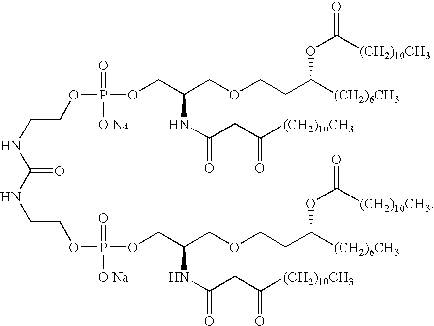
C(COP(OCC(COCCC([(CH2)6CH3])OC([(CH2)10CH3])=O)NC(CC([(CH2)10CH3])=O)=O)([O Na])=O)NC(=O)NCCOP(=O)([O Na])OCC(COCCC([(CH2)6CH3])OC([(CH2)10CH3])=O)NC(CC([(CH2)10CH3])=O)=O
